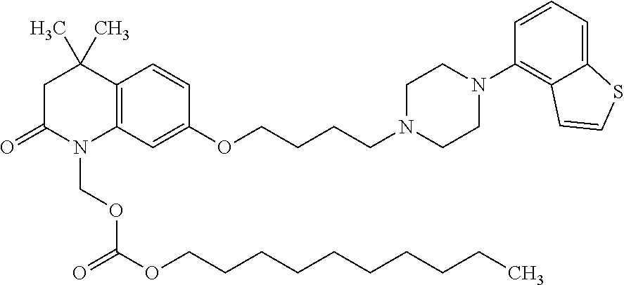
C12=C(C=CC(OCCCCN3CCN(C4=C5C(=CC=C4)SC=C5)CC3)=C1)C(C)(C)CC(=O)N2COC(=O)OCCCCCCCCCC
